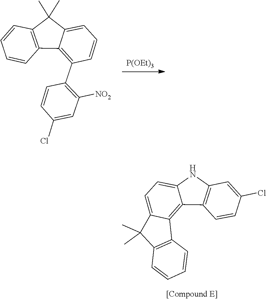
[P(OEt)3].C12=CC=CC(C3=C([NO2])C=C(Cl)C=C3)=C1C1=C(C2(C)C)C=CC=C1.C1=C(Cl)C=CC2=C1NC1=CC=C3C(C)(C)C4=C(C3=C12)C=CC=C4
